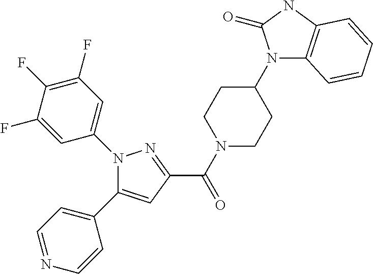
C(=O)(C1=NN(C2=CC(F)=C(F)C(F)=C2)C(C2=CC=NC=C2)=C1)N1CCC(N2C3=C(NC2=O)C=CC=C3)CC1
